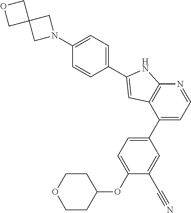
C1(C2=CC=C(OC3CCOCC3)C(C#N)=C2)=CC=NC2=C1C=C(C1=CC=C(N3CC4(C3)COC4)C=C1)N2
